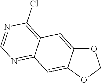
O1C2=CC3=C(Cl)N=CN=C3C=C2OC1
